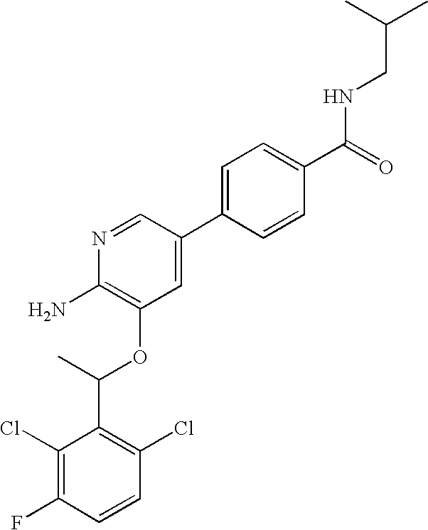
C1(Cl)=C(F)C=CC(Cl)=C1C(C)OC1=C(N)N=CC(C2=CC=C(C(=O)NCC(C)C)C=C2)=C1
